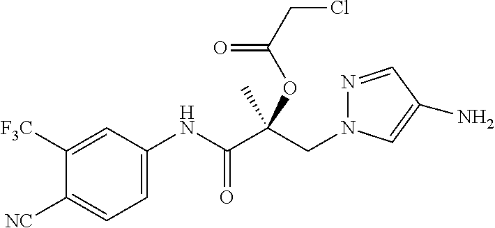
C1([F3C])=CC(NC(C(CN2N=CC(N)=C2)(C)OC(CCl)=O)=O)=CC=C1[NC]
